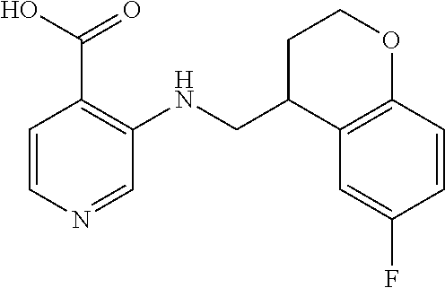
C1=CC2=C(C=C1F)C(CNC1=C(C(O)=O)C=CN=C1)CCO2
